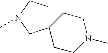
C1CN(C)CCC12CCN(C)C2
